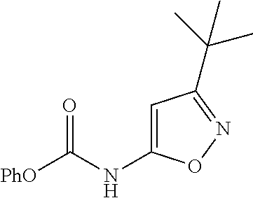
[PhO]C(NC1=CC(C(C)(C)C)=NO1)=O
